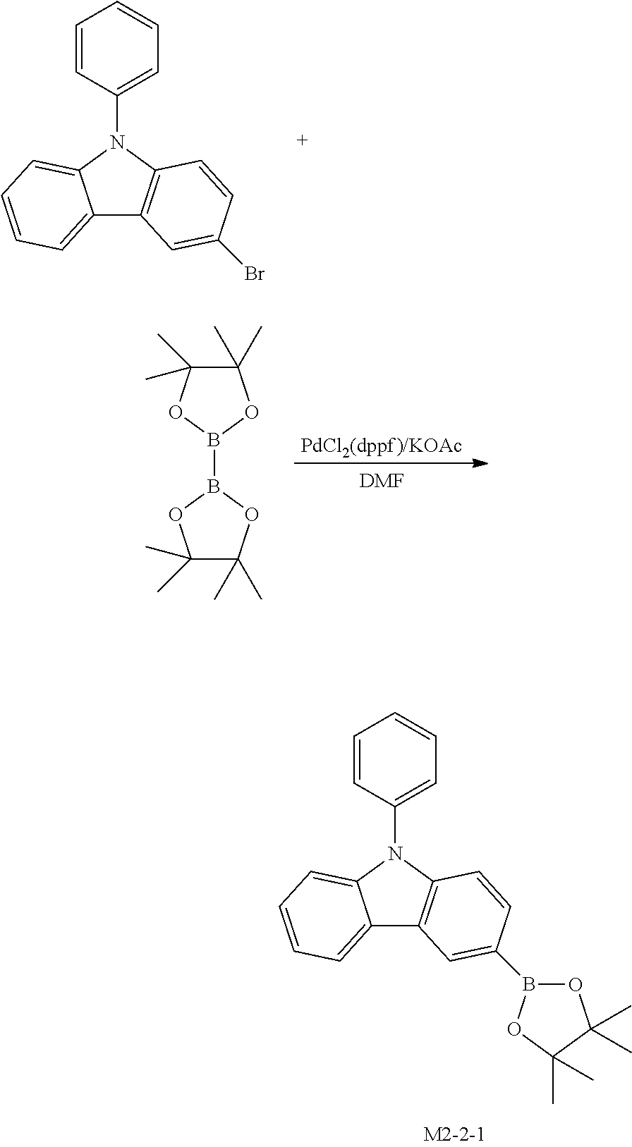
C12=CC=CC=C1N(C1=CC=CC=C1)C1=C2C=C(B2OC(C)(C)C(C)(C)O2)C=C1.C12=CC=CC=C1N(C1=CC=CC=C1)C1=C2C=C(Br)C=C1.[DMF].C1(C)(C)C(C)(C)OB(B2OC(C)(C)C(C)(C)O2)O1
